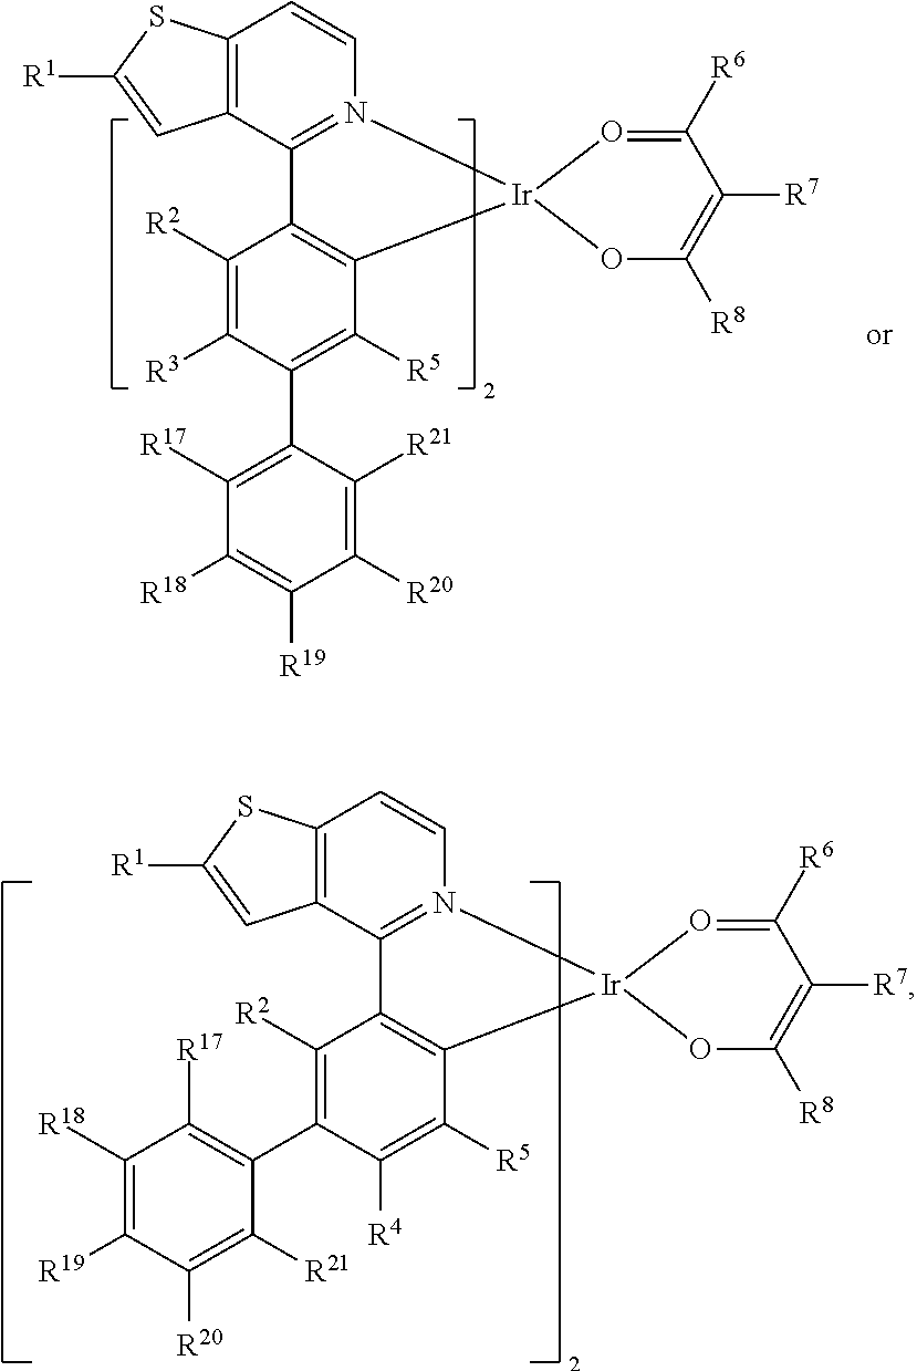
C1([R2])=C([R3])C(C2=C([R17])C([R18])=C([R19])C([R20])=C2[R21])=C([R5])C2=C1C1=N(C=CC3=C1C=C([R1])S3)[Ir]21O=C([R6])C([R7])=C([R8])O1.C1([R2])=C(C2=C([R17])C([R18])=C([R19])C([R20])=C2[R21])C([R4])=C([R5])C2=C1C1=N(C=CC3=C1C=C([R1])S3)[Ir]21O=C([R6])C([R7])=C([R8])O1
